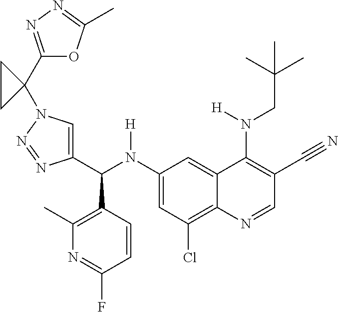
C1(N(C(C2=CN(C3(C4=NN=C(C)O4)CC3)N=N2)C2=C(C)N=C(F)C=C2)[H])=CC(Cl)=C2C(=C1)C(N(CC(C)(C)C)[H])=C(C#N)C=N2
